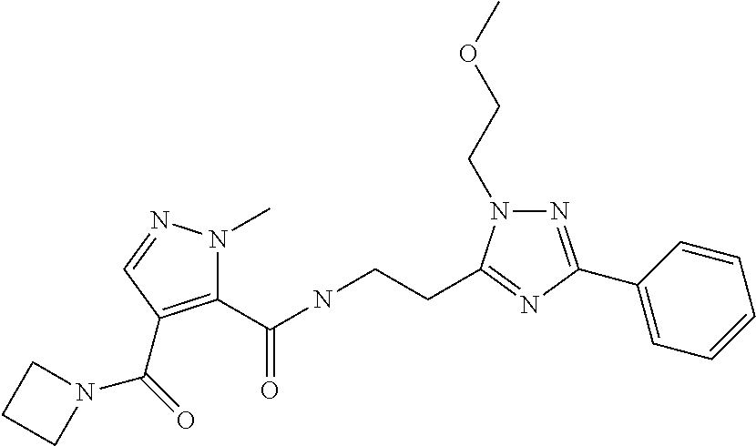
C1(C(NCCC2=NC(C3=CC=CC=C3)=NN2CCOC)=O)=C(C(=O)N2CCC2)C=NN1C
